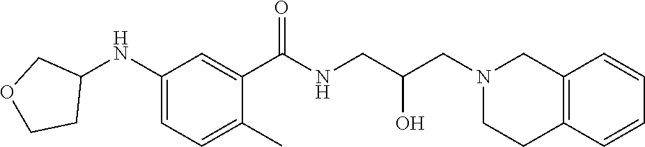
C1(NC2COCC2)=CC=C(C)C(C(NCC(CN2CCC3=C(C2)C=CC=C3)O)=O)=C1
